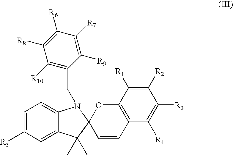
C1([R9])=C([R7])C([R6])=C([R8])C([R10])=C1CN1C2=CC=C([R5])C=C2C(C)(C)C12C=CC1=C(O2)C([R1])=C([R2])C([R3])=C1[R4]
